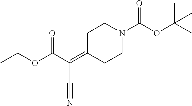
C1C(=C(C(OCC)=O)C#N)CCN(C(OC(C)(C)C)=O)C1
